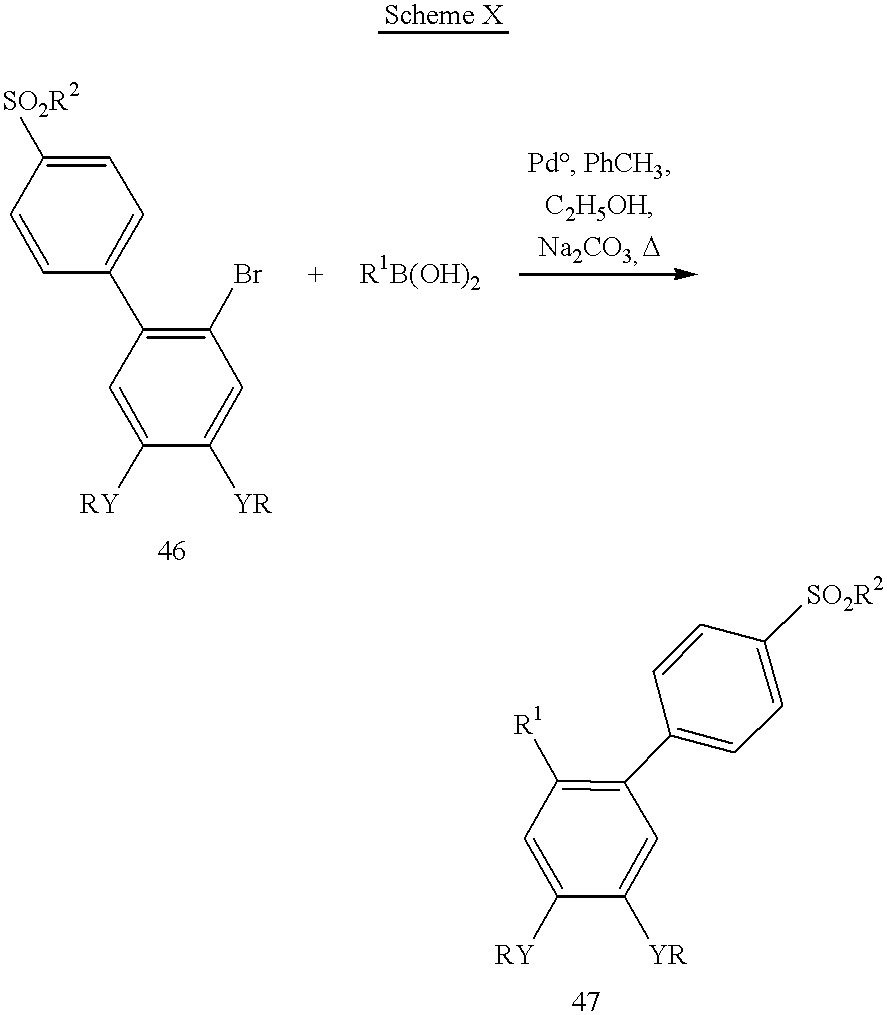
C1=CC(C2=C(Br)C=C([YR])C([RY])=C2)=CC=C1[SO2R2].[R1]C1=C(C2=CC=C([SO2R2])C=C2)C=C([YR])C([RY])=C1
